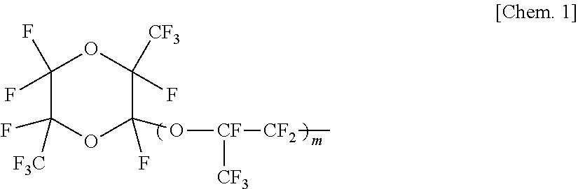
C1(F)(F)C(F)([F3C])OC(F)(O[CF]([CF2]C)[CF3])C([CF3])(F)O1
